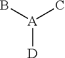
[A]([D])(B)C
